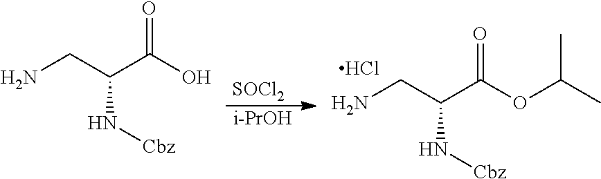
NCC(C(OC(C)C)=O)N[Cbz].Cl.[SOCl2].[i-PrOH].NCC(C(O)=O)N[Cbz]
